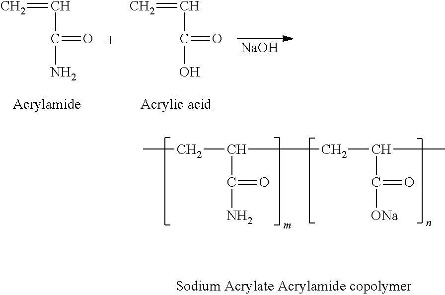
C(C(=O)N)=C.C(C(=O)O)=C.[NaOH].C(C(=O)N)(CC)CC(C(=O)[ONa])C
